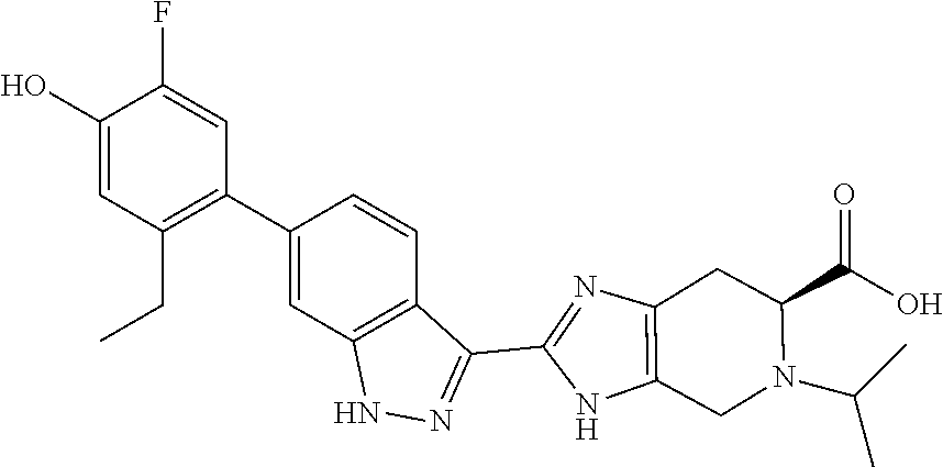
C1(C2=C(CC)C=C(O)C(F)=C2)=CC2=C(C=C1)C(C1=NC3=C(N1)CN(C(C)C)C(C(O)=O)C3)=NN2
